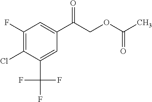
C1(F)=C(Cl)C(C(F)(F)F)=CC(C(COC(C)=O)=O)=C1
